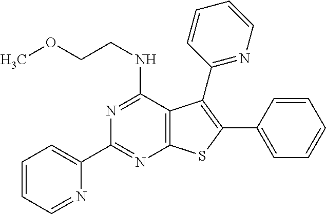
N1=CC=CC=C1C1=NC2=C(C(NCCOC)=N1)C(C1=NC=CC=C1)=C(C1=CC=CC=C1)S2
